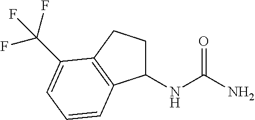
N(C1CCC2=C1C=CC=C2C(F)(F)F)C(N)=O
